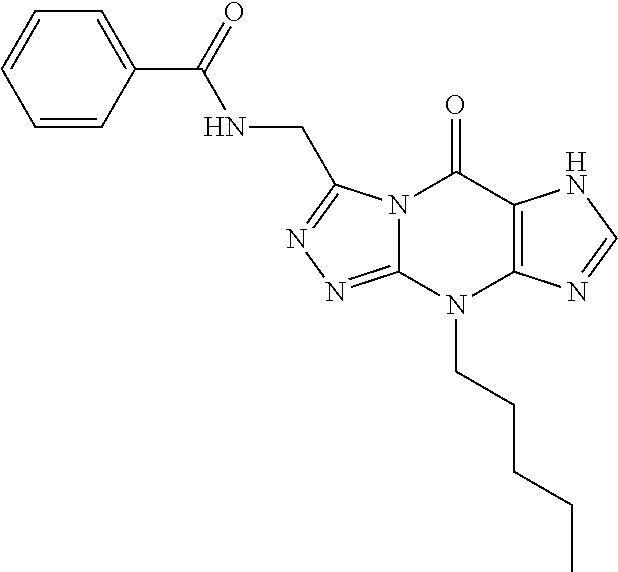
N12C(=NN=C1CNC(C1=CC=CC=C1)=O)N(CCCCC)C1=C(C2=O)NC=N1
